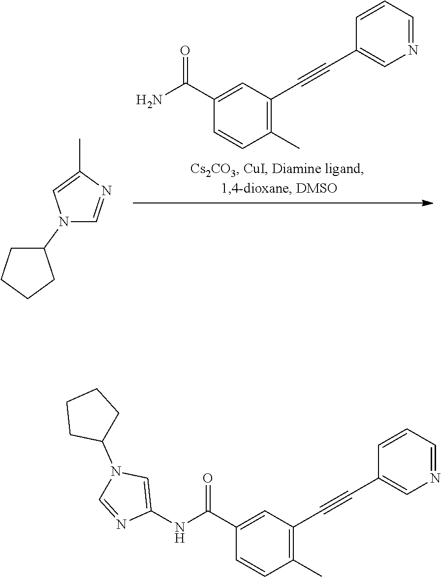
N1(C2CCCC2)C=NC(C)=C1.C(N)(=O)C1=CC(C#CC2=CN=CC=C2)=C(C)C=C1.C(NC1=CN(C2CCCC2)C=N1)(=O)C1=CC(C#CC2=CN=CC=C2)=C(C)C=C1
